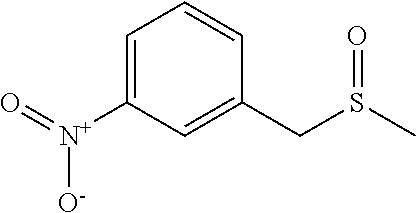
C1=C([N+](=O)[O-])C=C(CS(C)=O)C=C1
